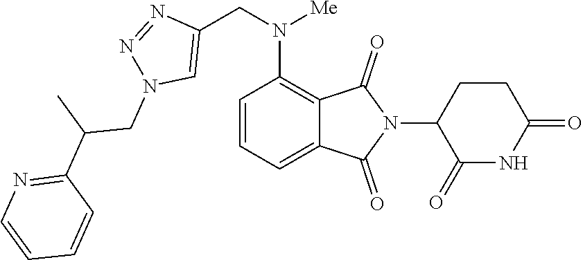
C1=CC=C2C(=C1N(CC1=CN(CC(C3=NC=CC=C3)C)N=N1)[Me])C(=O)N(C1C(=O)NC(=O)CC1)C2=O
